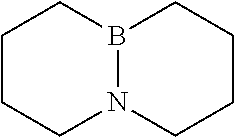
C1CCN2B(C1)CCCC2
